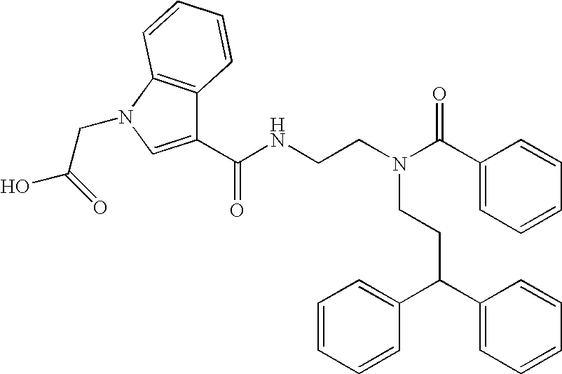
N(CCC(C1=CC=CC=C1)C1=CC=CC=C1)(CCNC(C1=CN(CC(O)=O)C2=C1C=CC=C2)=O)C(C1=CC=CC=C1)=O
